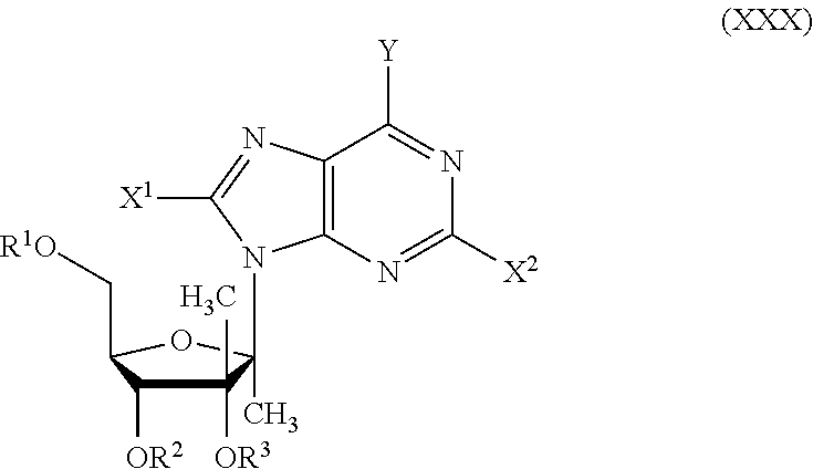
C1([OR3])(C)C([OR2])C(C[R1O])OC1(C)N1C2=C(N=C1[X1])C([Y])=NC([X2])=N2
